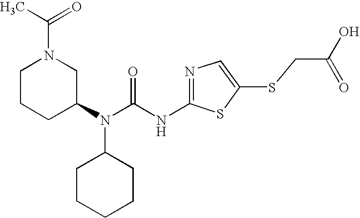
N(C(N(C1CN(C(C)=O)CCC1)C1CCCCC1)=O)C1=NC=C(SCC(O)=O)S1
